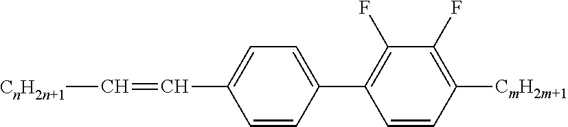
C1=C(C=C[CnH2n+1])C=CC(C2=C(F)C(F)=C([CmH2m+1])C=C2)=C1
